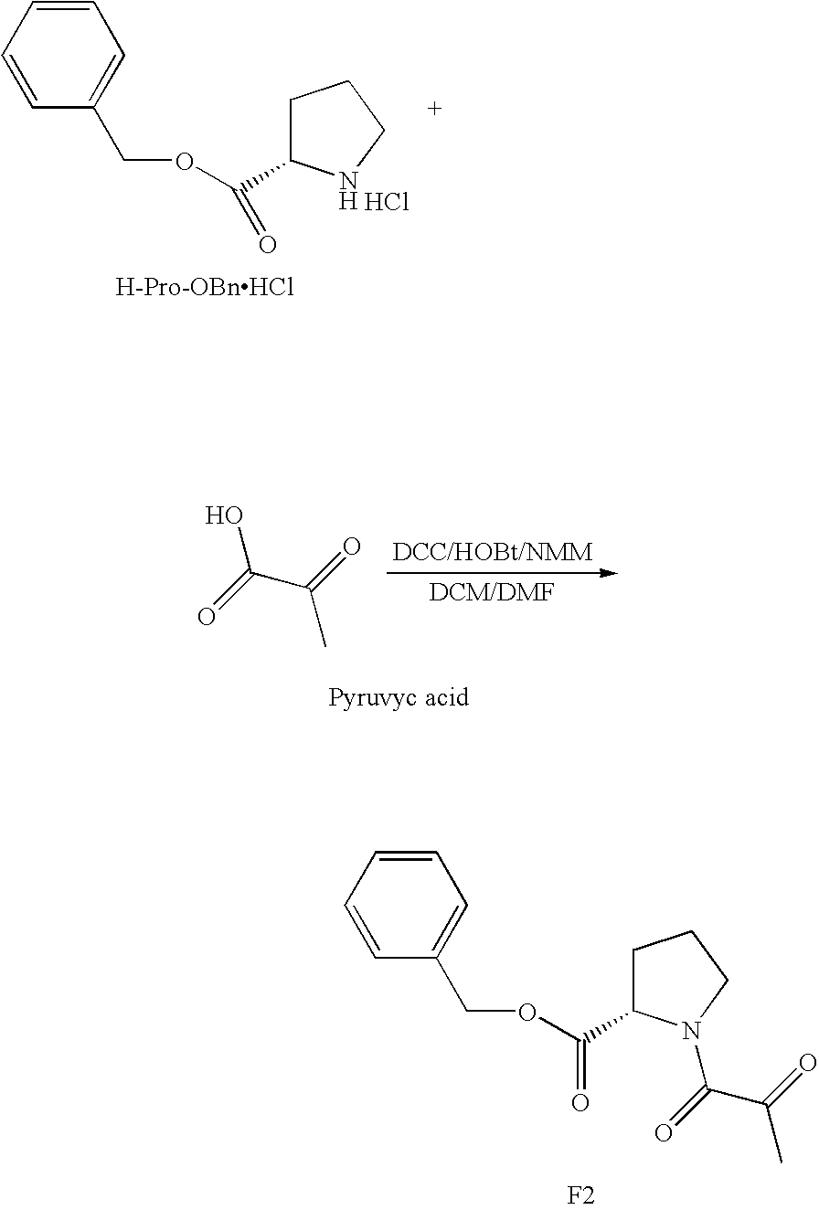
C1=CC=CC(COC(=O)C2CCCN2)=C1.Cl.[H-Pro-OBnHCl].C1=CC=CC(COC(=O)C2CCCN2C(C(=O)C)=O)=C1.[F2].C(C(O)=O)(C)=O
